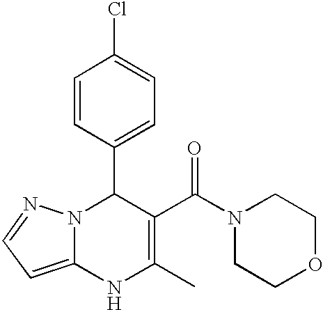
C1=CC(C2N3C(=CC=N3)NC(C)=C2C(N2CCOCC2)=O)=CC=C1Cl
